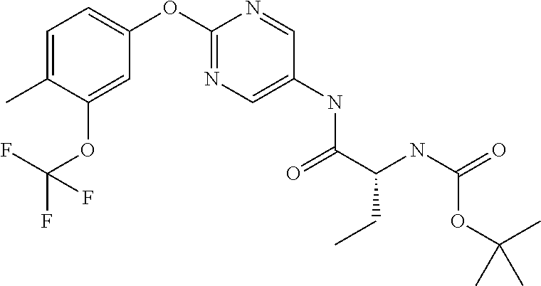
C1=C(OC2=NC=C(NC(=O)C(NC(=O)OC(C)(C)C)CC)C=N2)C=C(OC(F)(F)F)C(C)=C1
